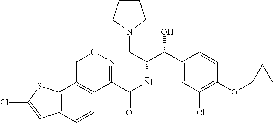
C12=C(C=CC3=C1CON=C3C(NC(C(C1=CC(Cl)=C(OC3CC3)C=C1)O)CN1CCCC1)=O)C=C(Cl)S2
